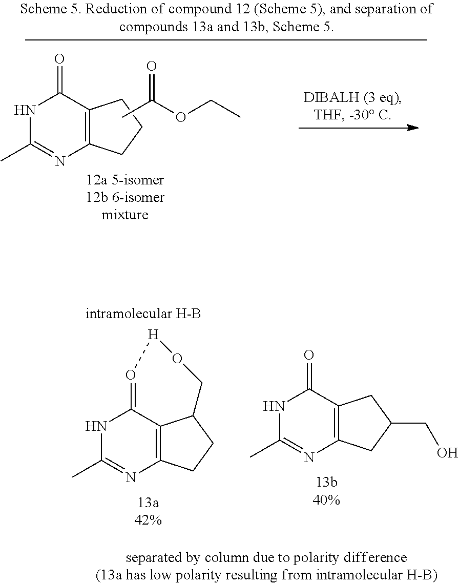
N1C(C)=NC2=C(C1=O)CCC2.CC(OCC)=O.N1C(C)=NC2=C3C1=O[H]OCC3CC2.N1C(C)=NC2=C(C1=O)CC(CO)C2
